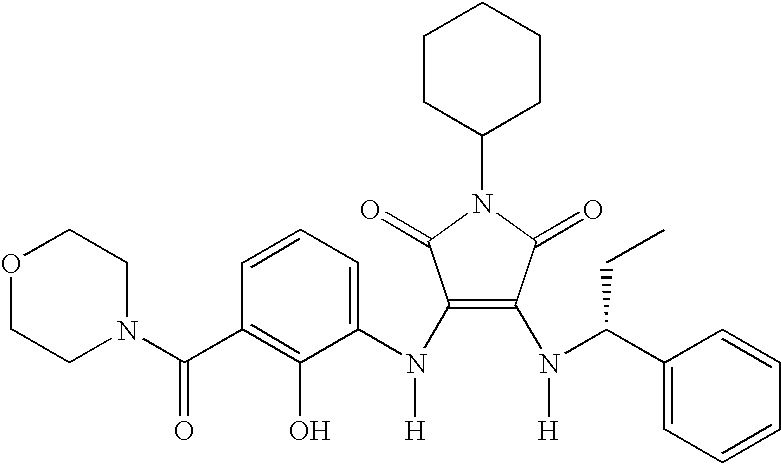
C1=CC(C(N2CCOCC2)=O)=C(O)C(N(C2=C(N([H])C(C3=CC=CC=C3)CC)C(=O)N(C3CCCCC3)C2=O)[H])=C1
